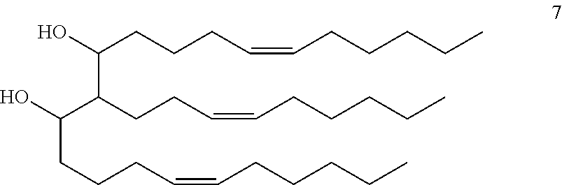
OC(C(C(O)CCCC=CCCCCC)CCC=CCCCCC)CCCC=CCCCCC
